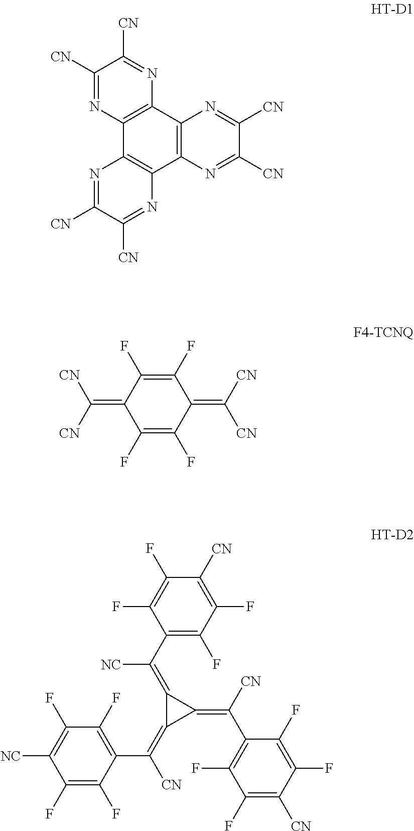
C12=C(C3=C(C4=C1N=C([CN])C([CN])=N4)N=C([CN])C([CN])=N3)N=C([CN])C([CN])=N2.C1(F)=C(F)C(=C([CN])[CN])C(F)=C(F)C1=C([CN])[CN].C1(C(=C2C(=C([CN])C3=C(F)C(F)=C([NC])C(F)=C3F)C2=C([CN])C2=C(F)C(F)=C([CN])C(F)=C2F)[NC])=C(F)C(F)=C([CN])C(F)=C1F
